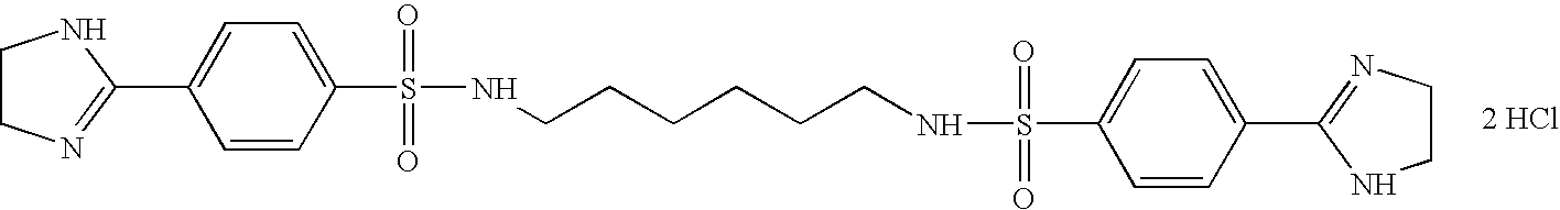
C1(C2=CC=C(S(=O)(=O)NCCCCCCNS(=O)(=O)C3=CC=C(C4=NCCN4)C=C3)C=C2)=NCCN1.[2 HCl]
